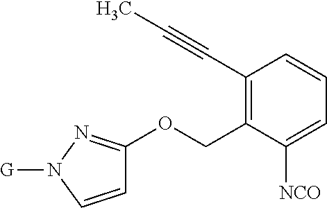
C1(C#CC)=C(COC2=NN([G])C=C2)C([NCO])=CC=C1
